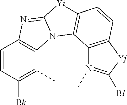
C1=CC([Bk])=C(C)C2=C1N=C1N2C2=C([Yi]1)C=CC1=C2N(C)=C([Bl])[Yj]1
